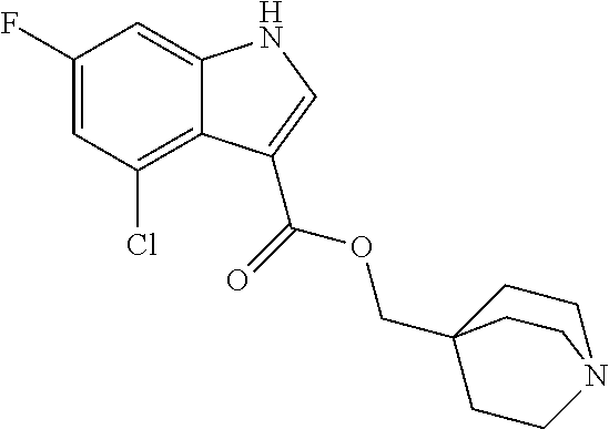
C1(F)=CC(Cl)=C2C(=C1)NC=C2C(=O)OCC12CCN(CC1)CC2
